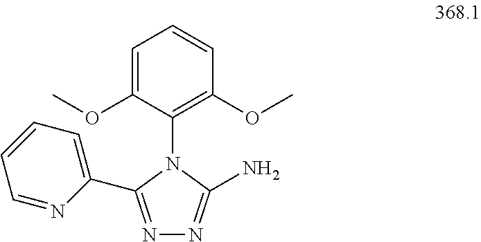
N1=C(C2=CC=CC=N2)N(C2=C(OC)C=CC=C2OC)C(N)=N1
